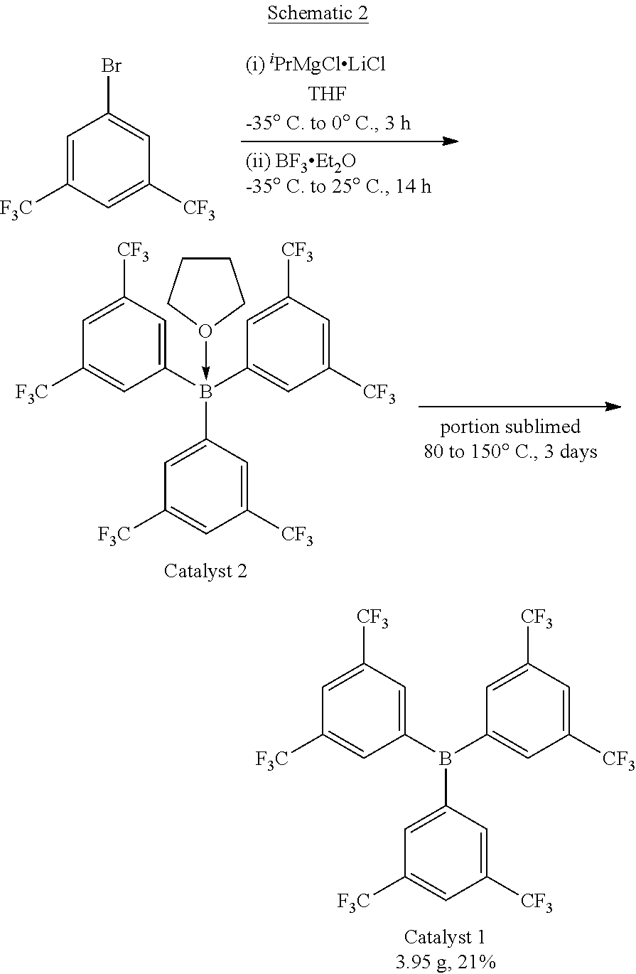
C1=C(B(C2=CC([CF3])=CC([F3C])=C2)C2=CC([CF3])=CC([CF3])=C2)C=C([CF3])C=C1[F3C].C1=C([F3C])C=C([CF3])C=C1Br.C1=C(B(C2=CC([CF3])=CC([F3C])=C2)(C2=CC([CF3])=CC([CF3])=C2)-O2CCCC2)C=C([CF3])C=C1[F3C]
